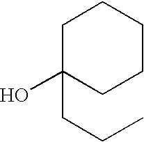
C1C(O)(CCC)CCCC1
